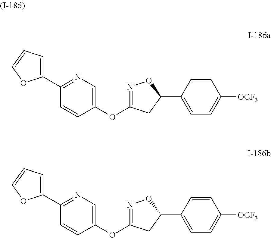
C1=CC(C2ON=C(OC3=CN=C(C4=CC=CO4)C=C3)C2)=CC=C1[OCF3].C1=CC(C2ON=C(OC3=CN=C(C4=CC=CO4)C=C3)C2)=CC=C1[OCF3]
